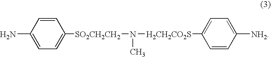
C1=C([SO2CH2CH2]N(C)[H2CH2CO2S]C2=CC=C([NH2])C=C2)C=CC(N)=C1
